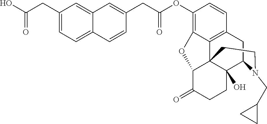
C(C(OC1=C2C3=C(C=C1)CC1C4(O)C3(C(C(=O)CC4)O2)CCN1CC1CC1)=O)C1=CC2=CC(CC(O)=O)=CC=C2C=C1
